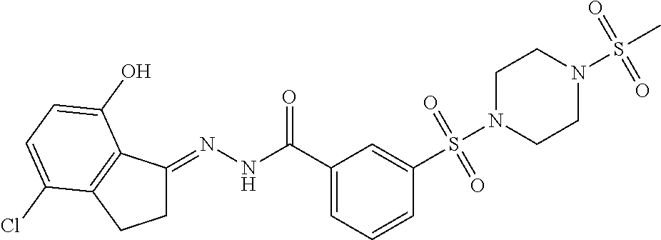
C1C(=NNC(C2=CC=CC(S(N3CCN(S(C)(=O)=O)CC3)(=O)=O)=C2)=O)C2=C(C1)C(Cl)=CC=C2O
